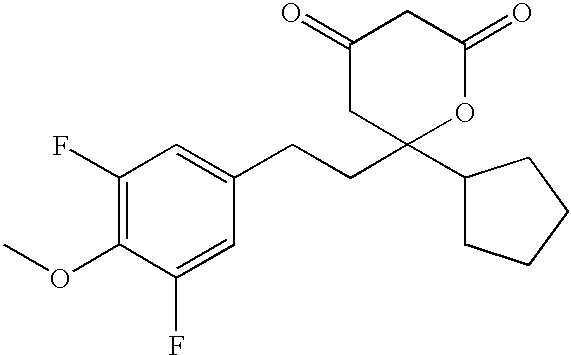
C1(=O)CC(C2CCCC2)(CCC2=CC(F)=C(OC)C(F)=C2)OC(=O)C1
